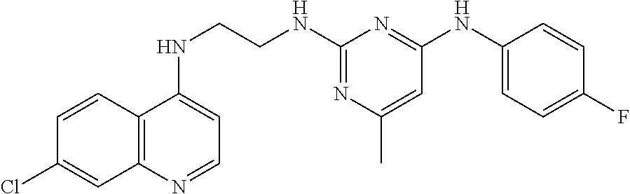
C12=C(N=CC=C1NCCNC1=NC(C)=CC(NC3=CC=C(F)C=C3)=N1)C=C(Cl)C=C2
